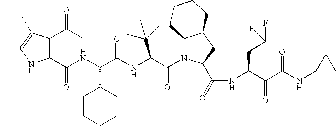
C1(C(NC(C(NC(C(N2C3C(CC2C(=O)NC(C(C(NC2CC2)=O)=O)CC(F)F)CCCC3)=O)C(C)(C)C)=O)C2CCCCC2)=O)=C(C(C)=O)C(C)=C(C)N1
